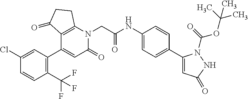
C1=C(Cl)C=CC(C(F)(F)F)=C1C1=CC(=O)N(CC(NC2=CC=C(C3=CC(=O)NN3C(=O)OC(C)(C)C)C=C2)=O)C2=C1C(=O)CC2
